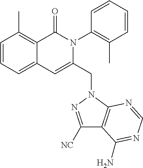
C1=CC=C2C(=C1C)C(=O)N(C1=C(C)C=CC=C1)C(CN1C3=C(C([NC])=N1)C(N)=NC=N3)=C2
